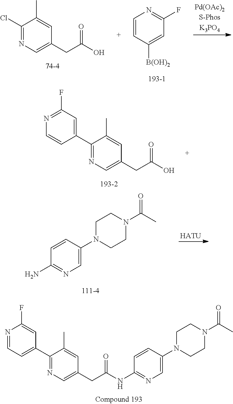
C1=C(N2CCN(C(=O)C)CC2)C=CC(NC(CC2=CN=C(C3=CC=NC(F)=C3)C(C)=C2)=O)=N1.C1(Cl)=NC=C(CC(=O)O)C=C1C.C1=CC([B(OH)2])=CC(F)=N1.C1(C2=CC(F)=NC=C2)=NC=C(CC(=O)O)C=C1C.C1=C(N2CCN(C(=O)C)CC2)C=CC(N)=N1.[HATU]
